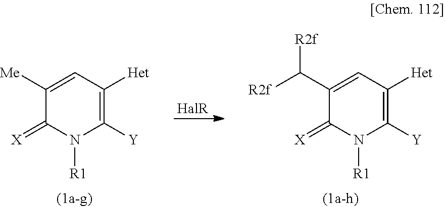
[HalR].C1([Me])=CC([Het])=C([Y])N([R1])C1=[X].C1(C([R2f])[R2f])=CC([Het])=C([Y])N([R1])C1=[X]
